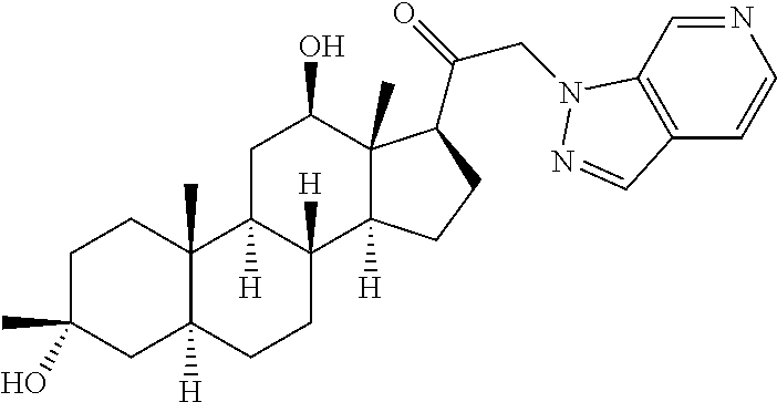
C1C(C)(O)CC2([H])C(C)(C1)C1([H])C([H])(CC2)C2([H])C(C)(C(O)C1)C(C(CN1C3=C(C=CN=C3)C=N1)=O)CC2
